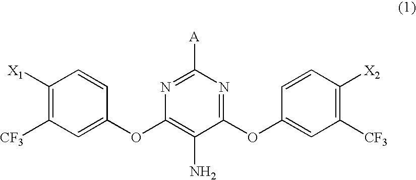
C1([A])=NC(OC2=CC([CF3])=C([X1])C=C2)=C(N)C(OC2=CC([CF3])=C([X2])C=C2)=N1
